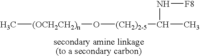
C[(OCH2CH2)n]O[(CH2)2-5]C(C)N[F8]
